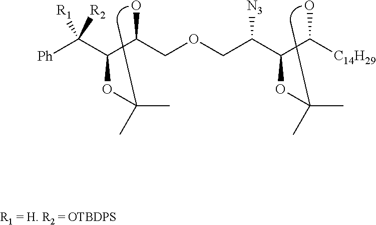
O(CC(C(C([C14H29])O)OC(C)C)[N3])CC(C(C([Ph])([R1])[R2])OC(C)C)O
